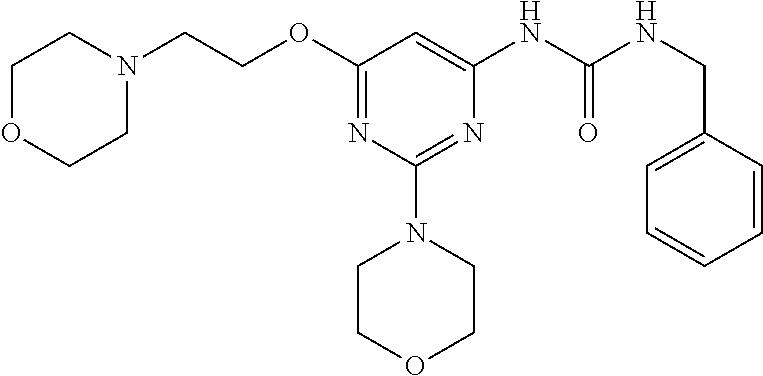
C(C1=CC=CC=C1)NC(NC1=CC(OCCN2CCOCC2)=NC(N2CCOCC2)=N1)=O
